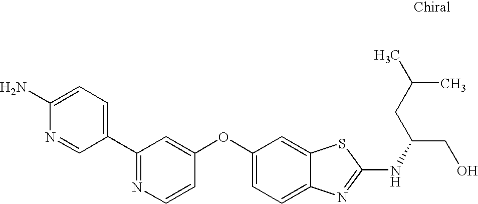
N1=C(C2=CC=C(N)N=C2)C=C(OC2=CC=C3C(=C2)SC(NC(CO)CC(C)C)=N3)C=C1
